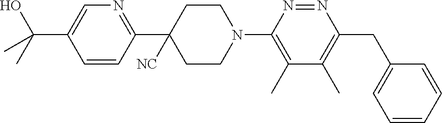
C1(C2([NC])CCN(C3=C(C)C(C)=C(CC4=CC=CC=C4)N=N3)CC2)=NC=C(C(C)(O)C)C=C1
